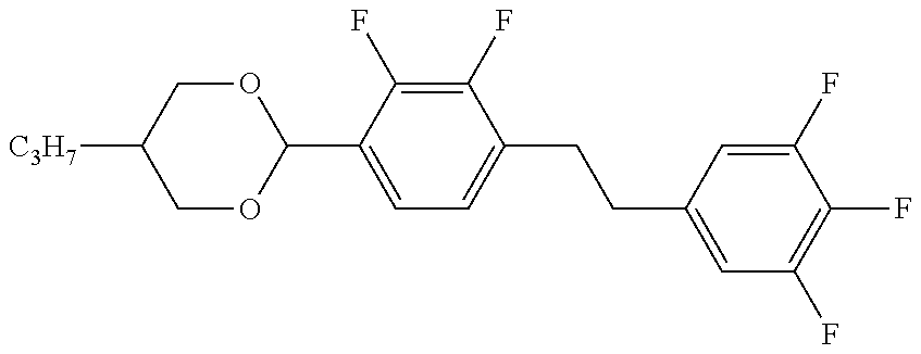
C1OC(C2=CC=C(CCC3=CC(F)=C(F)C(F)=C3)C(F)=C2F)OCC1[C3H7]
